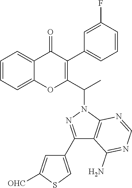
C1=CC=C2C(=C1)C(=O)C(C1=CC=CC(F)=C1)=C(C(C)N1N=C(C3=CSC([OHC])=C3)C3=C1N=CN=C3N)O2
